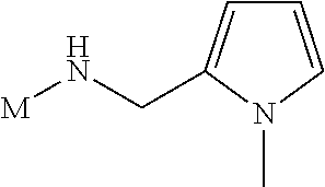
C1=C(CN[M])N(C)C=C1
